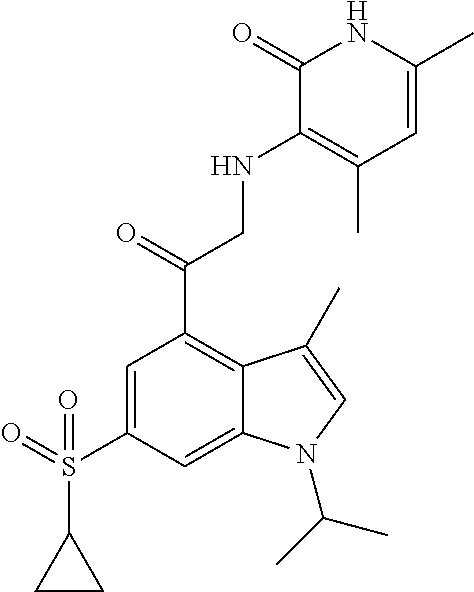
C1=C(S(=O)(C2CC2)=O)C=C2C(=C1C(CNC1=C(C)C=C(C)NC1=O)=O)C(C)=CN2C(C)C
